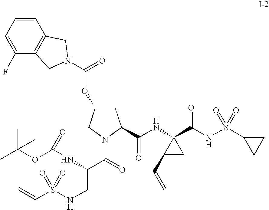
C1C(OC(=O)N2CC3=C(C=CC=C3F)C2)CN(C(=O)C(CNS(C=C)(=O)=O)NC(OC(C)(C)C)=O)C1C(NC1(C(NS(C2CC2)(=O)=O)=O)C(C=C)C1)=O
